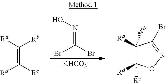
C(=C([Rc])[Rd])([Ra])[Rb].N(=C(Br)Br)O.[KHCO3].C1([Rb])([Ra])C([Rc])([Rd])ON=C1Br
